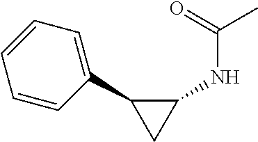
C1(NC(C)=O)C(C2=CC=CC=C2)C1
